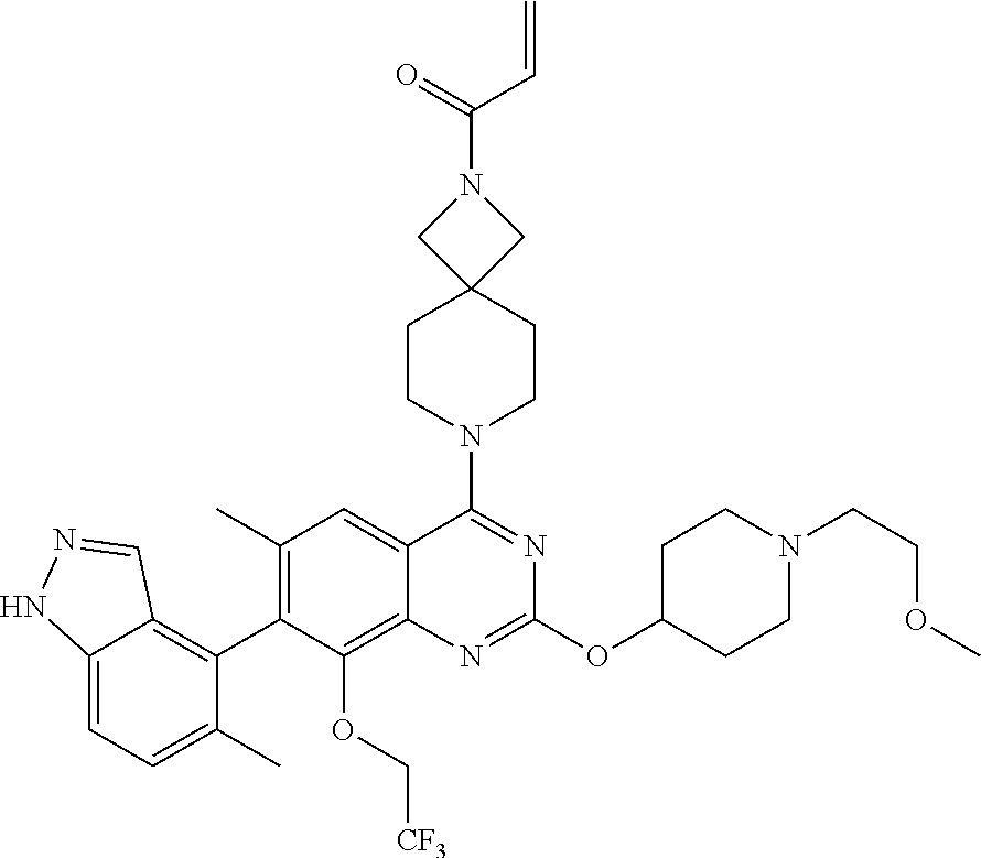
C12=CC=C(C)C(C3=C(C)C=C4C(=C3OC[CF3])N=C(OC3CCN(CCOC)CC3)N=C4N3CCC4(CC3)CN(C(=O)C=C)C4)=C1C=NN2
